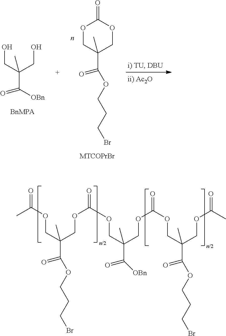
O1CC(C(=O)OCCCBr)(C)COC1=O.[MTCOPrBr].OCC(CO)(C)C([OBn])=O.O(CC(COC(=O)OCC(COC(=O)OCC(COC(=O)C)(C(=O)OCCCBr)C)(C(=O)[OBn])C)(C(=O)OCCCBr)C)C(C)=O
